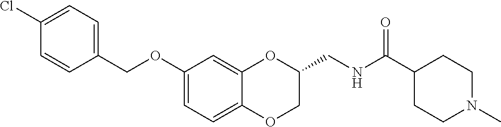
C1(OCC2=CC=C(Cl)C=C2)=CC=C2C(=C1)OC(CNC(C1CCN(C)CC1)=O)CO2
